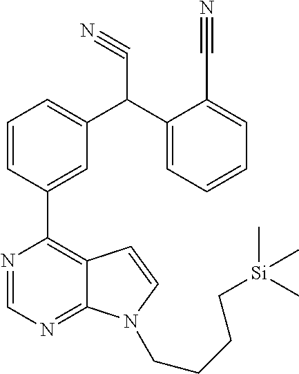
N1=CN=C2C(=C1C1=CC(C(C3=CC=CC=C3C#N)C#N)=CC=C1)C=CN2CCCC[Si](C)(C)C
